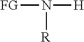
N([R])([FG])[H]
